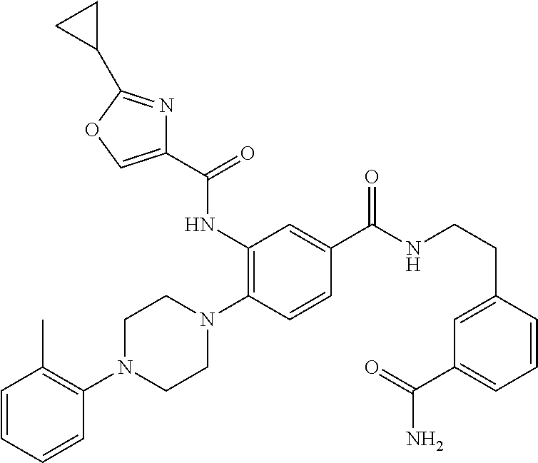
C1=CC=CC(N2CCN(C3=C(NC(C4=COC(C5CC5)=N4)=O)C=C(C(NCCC4=CC(C(=O)N)=CC=C4)=O)C=C3)CC2)=C1C
